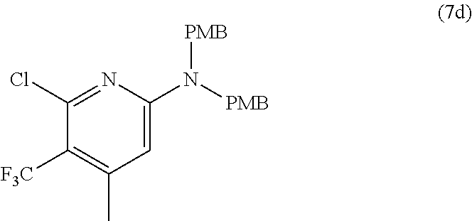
C1([F3C])=C(C)C=C(N([PMB])[PMB])N=C1Cl
